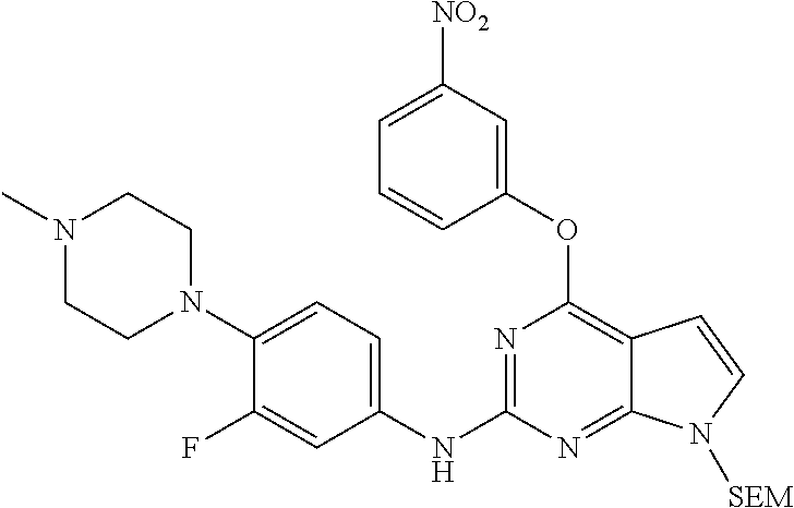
N1=C(NC2=CC=C(N3CCN(C)CC3)C(F)=C2)N=C2C(=C1OC1=CC([NO2])=CC=C1)C=CN2[SEM]
